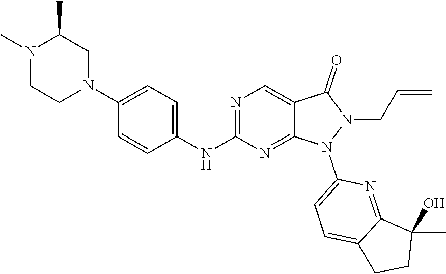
N1(C2=CC=C3CCC(O)(C)C3=N2)N(CC=C)C(=O)C2=CN=C(NC3=CC=C(N4CCN(C)C(C)C4)C=C3)N=C12
